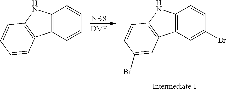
[NBS].[DMF].C12=C(C=CC=C1)C1=C(N2)C=CC=C1.C12=C(C=C(Br)C=C1)C1=C(N2)C=CC(Br)=C1
